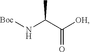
[Boc]NC(C([OH])=O)C
